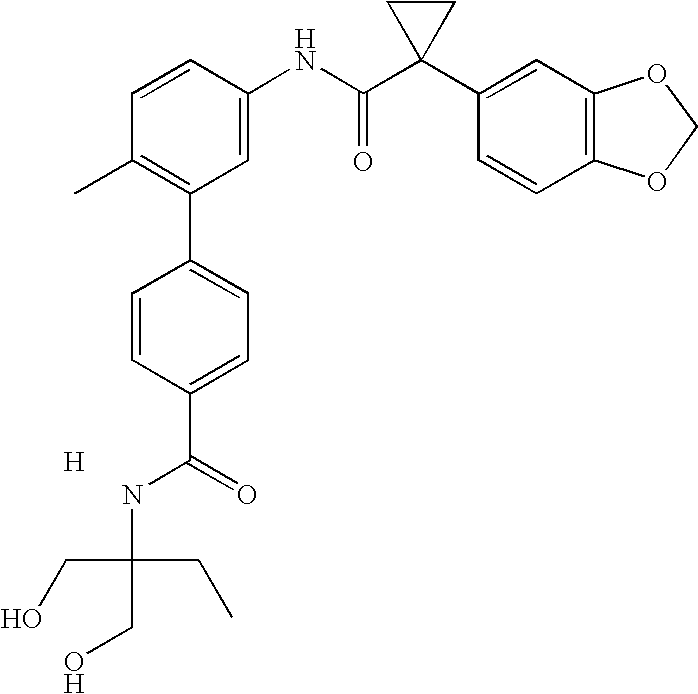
C1=CC(NC(C2(C3=CC4=C(C=C3)OCO4)CC2)=O)=CC(C2=CC=C(C(=O)NC(CC)(CO)CO)C=C2)=C1C.[H]
